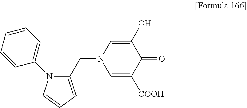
C1=CC=CC(N2C(CN3C=C([COOH])C(=O)C(O)=C3)=CC=C2)=C1
